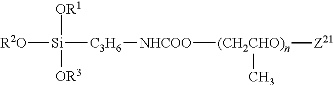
[R2O][Si]([OR1])([OR3])[C3H6][NHCOO][(CH2CHO)n]([Z21])C
